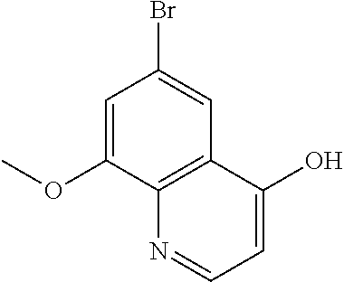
C1=C(OC)C2=C(C=C1Br)C(O)=CC=N2
